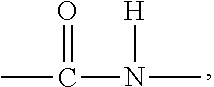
C(N(C)[H])(C)=O
